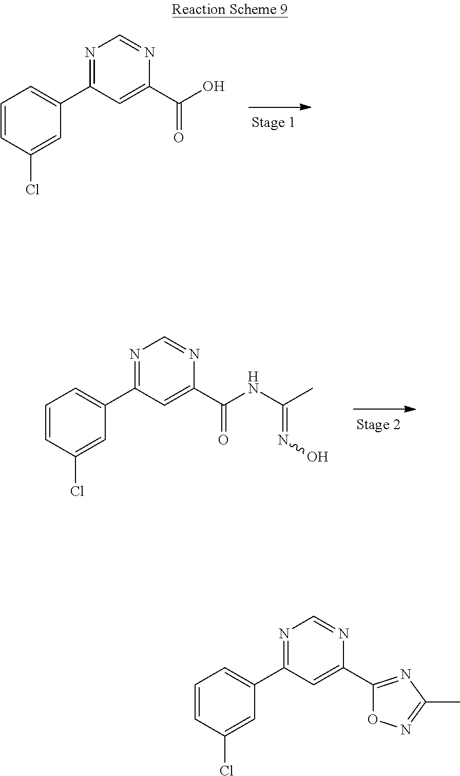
C1(Cl)=CC(C2=NC=NC(C3=NC(C)=NO3)=C2)=CC=C1.N(C(C)=NO)C(C1=CC(C2=CC=CC(Cl)=C2)=NC=N1)=O.C1=CC(Cl)=CC(C2=NC=NC(C(O)=O)=C2)=C1
